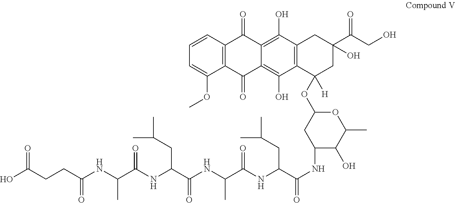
C(CC(NC(C(NC(C(NC(C(NC(C(NC1C(O)C(C)OC(OC2([H])CC(C(CO)=O)(O)CC3=C2C(O)=C2C(=C3O)C(=O)C3=C(C2=O)C(OC)=CC=C3)C1)=O)CC(C)C)=O)C)=O)CC(C)C)=O)C)=O)C(O)=O
